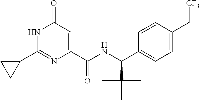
N1C(C2CC2)=NC(C(NC(C2=CC=C(C[CF3])C=C2)C(C)(C)C)=O)=CC1=O
